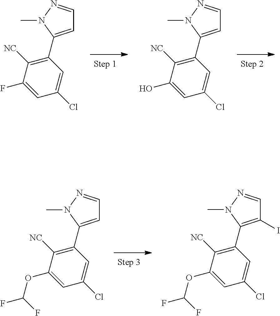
C1=C(C2=C([NC])C(F)=CC(Cl)=C2)N(C)N=C1.C1=C(C2=C([NC])C(O)=CC(Cl)=C2)N(C)N=C1.C1=C(C2=C([NC])C(OC(F)F)=CC(Cl)=C2)N(C)N=C1.C1(I)=C(C2=C([NC])C(OC(F)F)=CC(Cl)=C2)N(C)N=C1
